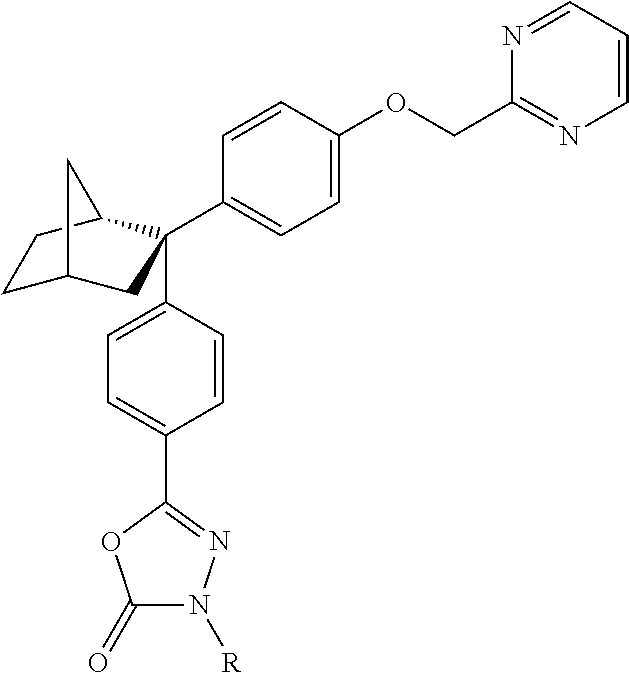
C1C2CC(C3=CC=C(OCC4=NC=CC=N4)C=C3)(C3=CC=C(C4=NN([R])C(=O)O4)C=C3)C(C1)C2
